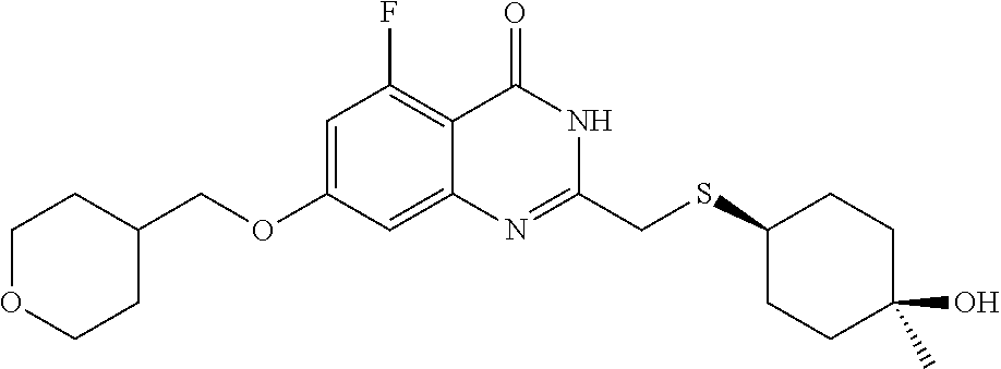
C1=C(OCC2CCOCC2)C=C2C(=C1F)C(=O)NC(CSC1CCC(C)(O)CC1)=N2
